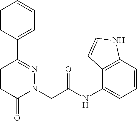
C1=CC(C2=NN(CC(NC3=CC=CC4=C3C=CN4)=O)C(=O)C=C2)=CC=C1
